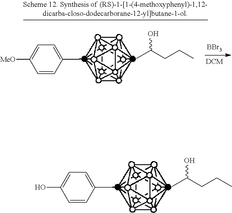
[MeO]C1=CC=C(C)C=C1.CC(CCC)O.[BBr3].[DCM].OC1=CC=C(C)C=C1.CC(CCC)O
